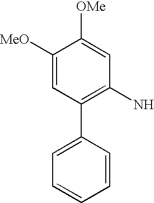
C1=C(C2=C(N)C=C([OMe])C([MeO])=C2)C=CC=C1
